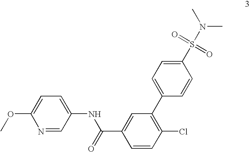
N1=CC(NC(=O)C2=CC(C3=CC=C(S(N(C)C)(=O)=O)C=C3)=C(Cl)C=C2)=CC=C1OC
